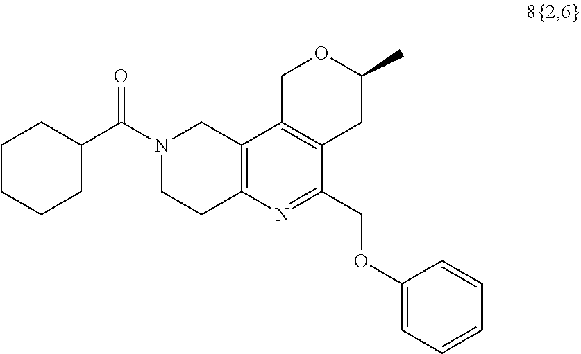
C1CCCC(C(N2CCC3=C(C2)C2=C(C(COC4=CC=CC=C4)=N3)CC(C)OC2)=O)C1
